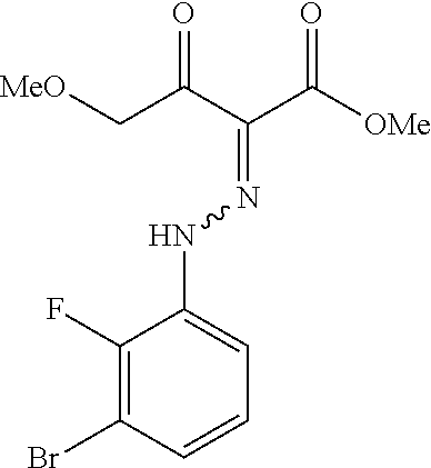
C(C(C(=NNC1=CC=CC(Br)=C1F)C([OMe])=O)=O)[MeO]
